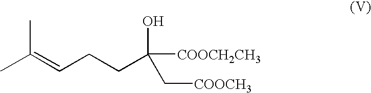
CC(C)=CCCC([COOCH2CH3])(O)C[COOCH3]
